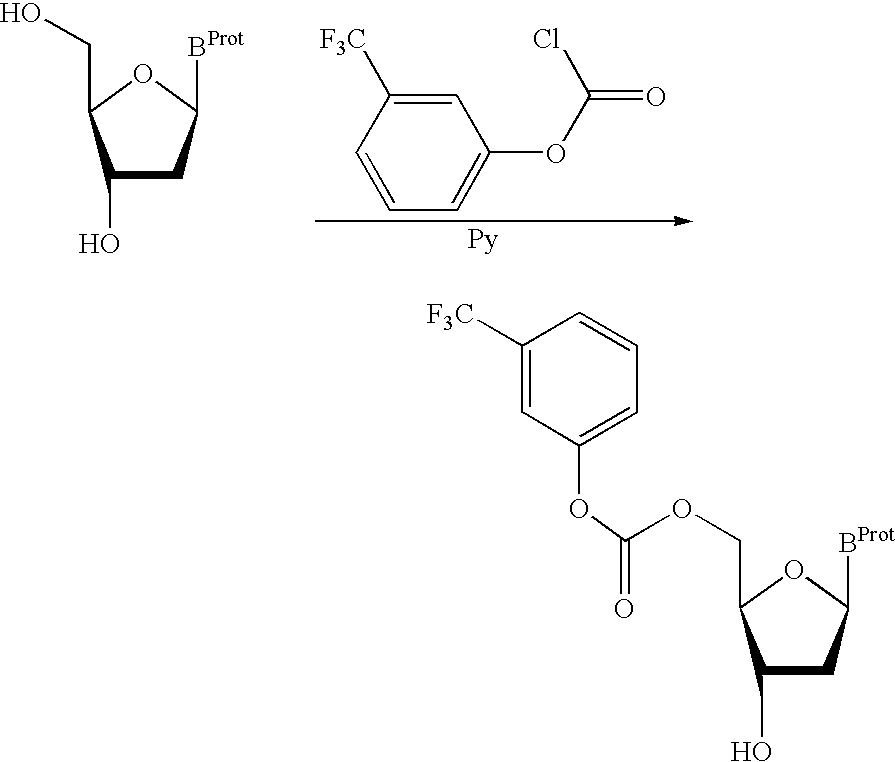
C1=CC=C(OC(Cl)=O)C=C1[F3C].C1(O)CC([BProt])OC1CO.C(OC(OC1=CC=CC([F3C])=C1)=O)C1C(O)CC([BProt])O1
